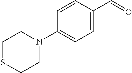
C1=C(C=O)C=CC(N2CCSCC2)=C1
